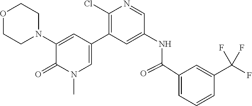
O1CCN(C2=CC(C3=C(Cl)N=CC(NC(C4=CC=CC(C(F)(F)F)=C4)=O)=C3)=CN(C)C2=O)CC1
